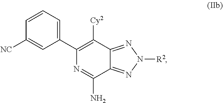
C1(C2=CC=CC([NC])=C2)=C([Cy2])C2=NN([R2])N=C2C(N)=N1
